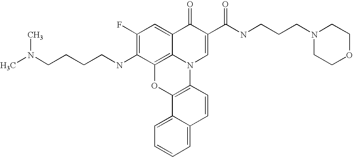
C1(F)=C(NCCCCN(C)C)C2=C3C(=C1)C(=O)C(C(NCCCN1CCOCC1)=O)=CN3C1=C(O2)C2=CC=CC=C2C=C1
